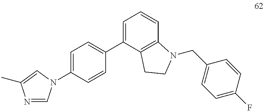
C1=C(C2=CC=C(N3C=NC(C)=C3)C=C2)C2=C(C=C1)N(CC1=CC=C(F)C=C1)CC2
